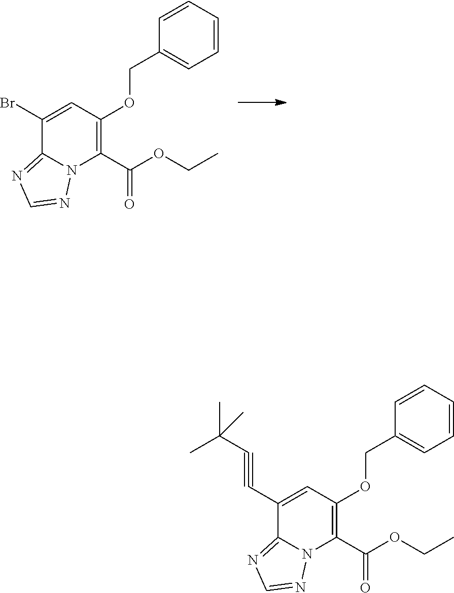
C1(Br)=CC(OCC2=CC=CC=C2)=C(C(OCC)=O)N2C1=NC=N2.C1(C#CC(C)(C)C)=CC(OCC2=CC=CC=C2)=C(C(OCC)=O)N2C1=NC=N2
